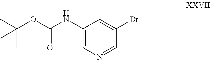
C(OC(NC1=CN=CC(Br)=C1)=O)(C)(C)C
